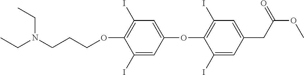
O(C1=C(I)C=C(OC2=C(I)C=C(CC(OC)=O)C=C2I)C=C1I)CCCN(CC)CC
